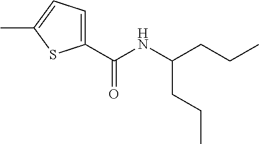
C1(C(NC(CCC)CCC)=O)=CC=C(C)S1
